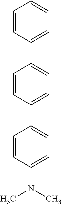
C1(C2=CC=C(C3=CC=C(N(C)C)C=C3)C=C2)=CC=CC=C1
